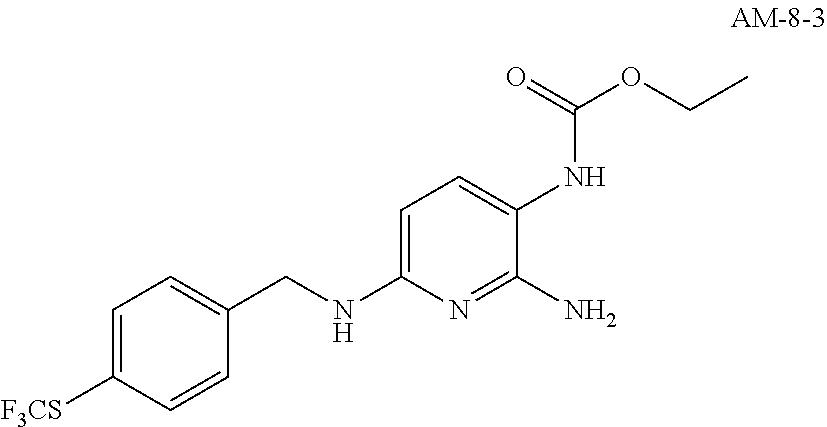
C1=C([F3CS])C=CC(CNC2=CC=C(NC(=O)OCC)C(N)=N2)=C1
